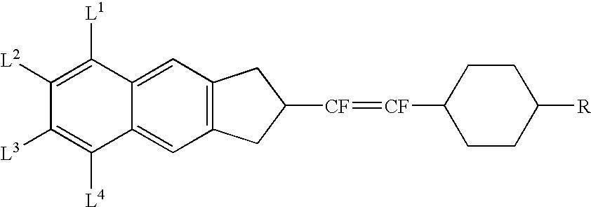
C1([L2])=C([L1])C2=CC3=C(C=C2C([L4])=C1[L3])CC([CF]=[CF]C1CCC([R])CC1)C3
